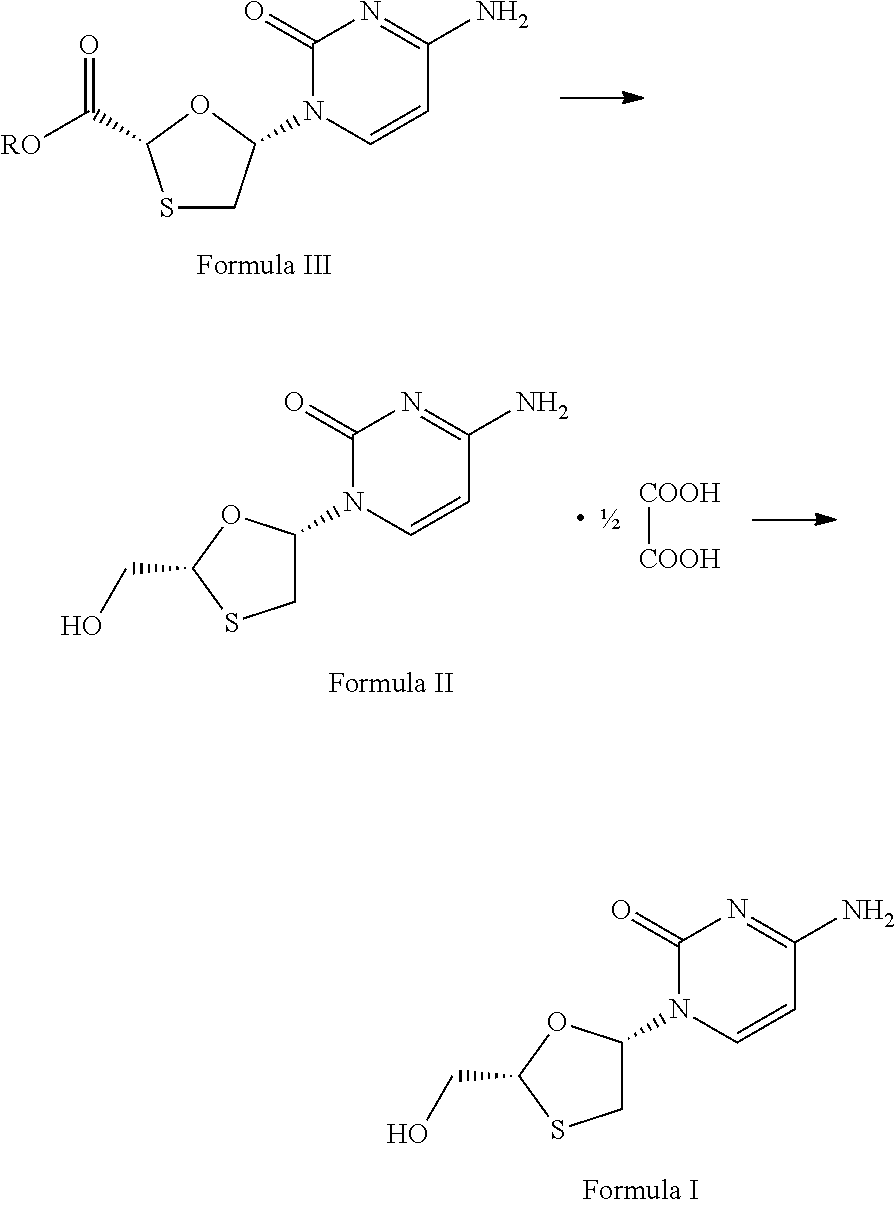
C1C(N2C=CC(N)=NC2=O)OC(CO)S1.[COOH][COOH].C1C(N2C=CC(N)=NC2=O)OC(CO)S1.C(C1SCC(N2C=CC(N)=NC2=O)O1)([RO])=O
